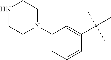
C1(N2CCNCC2)=CC=CC(C(C)(C)C)=C1
